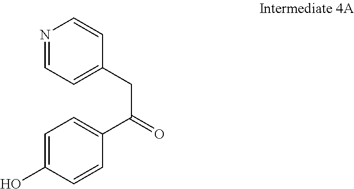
N1=CC=C(CC(C2=CC=C(O)C=C2)=O)C=C1
